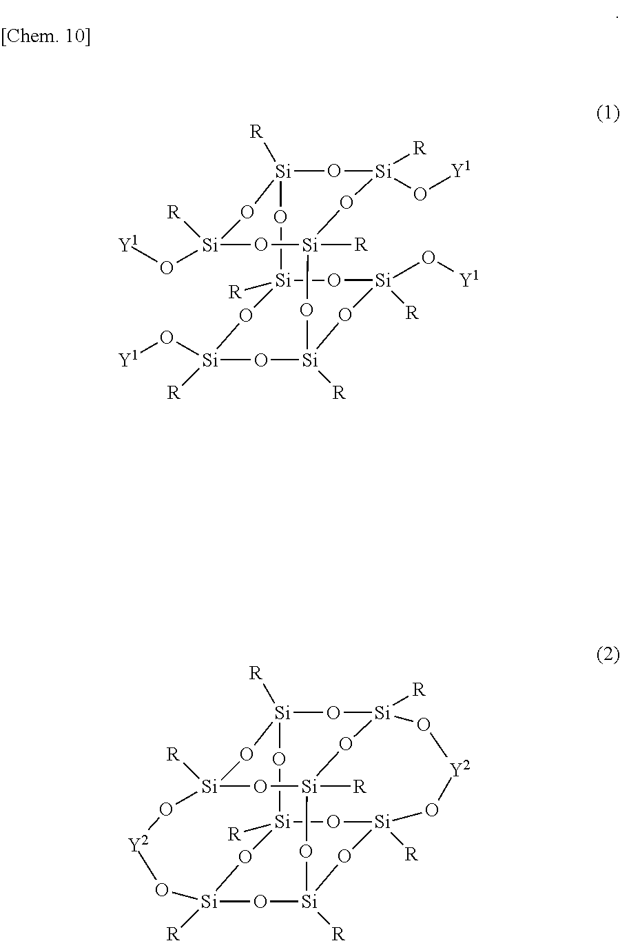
[Si]12([R])O[Si]([R])(O[Y1])O[Si]([R])(O[Si](O[Y1])([R])O1)O[Si]1([R])O[Si]([R])(O[Y1])O[Si]([R])(O2)O[Si](O[Y1])([R])O1.[Si]12([R])O[Si]3([R])O[Si]4([R])O[Si]([R])(O1)O[Y2]O[Si]1([R])O[Si]([R])(O2)O[Si]([R])(O[Si]([R])(O1)O4)O[Y2]O3
